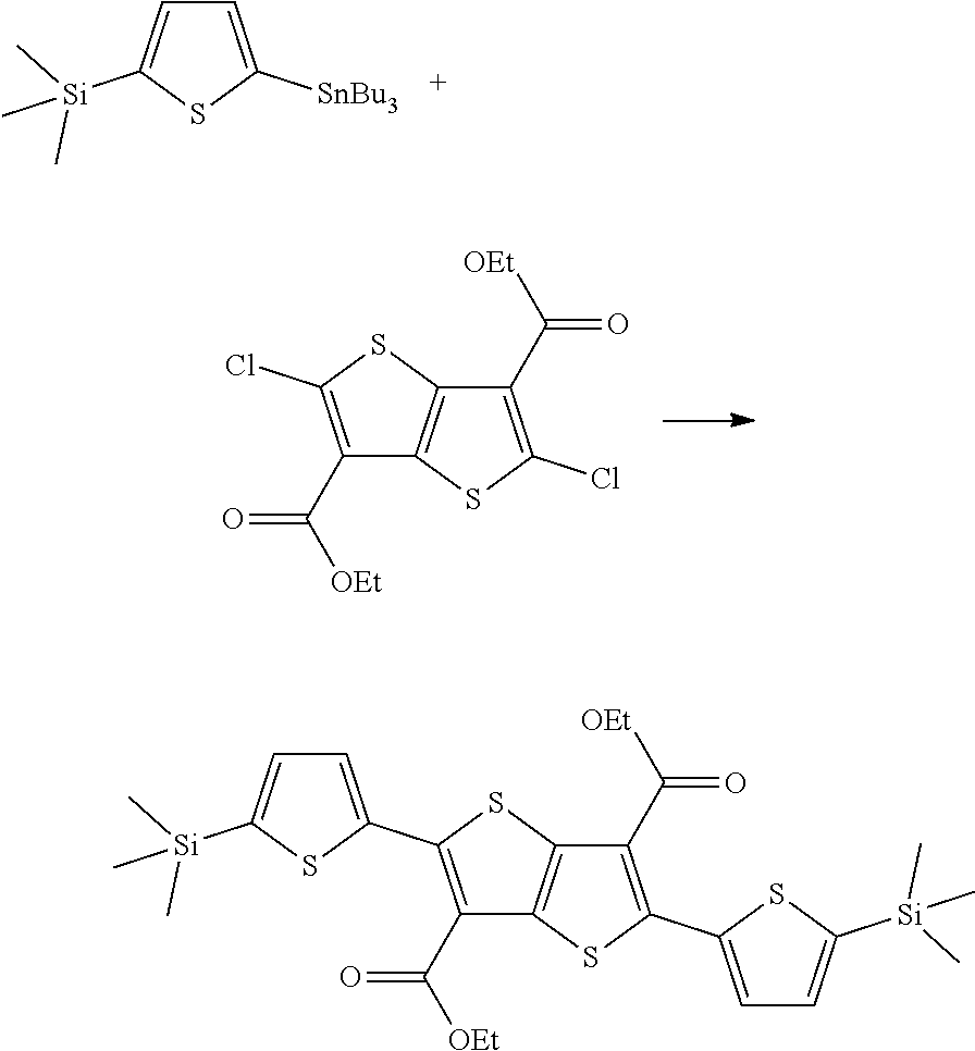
C1([Si](C)(C)C)=CC=C([SnBu3])S1.C1(C(=O)[OEt])=C(Cl)SC2=C1SC(Cl)=C2C([OEt])=O.C1(C(=O)[OEt])=C(C2=CC=C([Si](C)(C)C)S2)SC2=C1SC(C1=CC=C([Si](C)(C)C)S1)=C2C([OEt])=O
